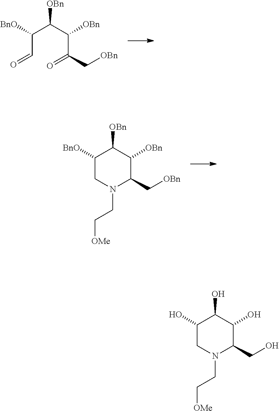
C(C=O)(C(C(C(=O)C[OBn])[OBn])[OBn])[BnO].C1([BnO])CN(CC[OMe])C(C[OBn])C([OBn])C1[OBn].C1(O)CN(CC[OMe])C(CO)C(O)C1O
